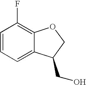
C1=CC=C2C(=C1F)OCC2CO
